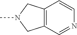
C12=C(C=NC=C1)CN(C)C2
